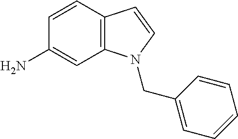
C1(N)=CC2=C(C=C1)C=CN2CC1=CC=CC=C1
